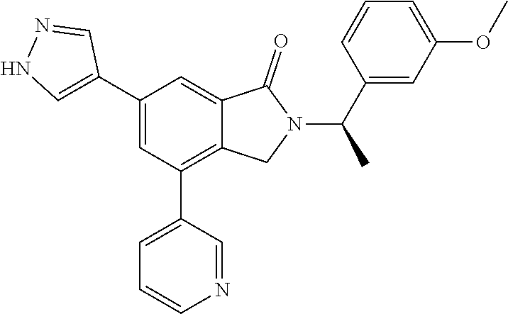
C1(C2=CNN=C2)=CC(C2=CC=CN=C2)=C2C(=C1)C(=O)N(C(C1=CC(OC)=CC=C1)C)C2
